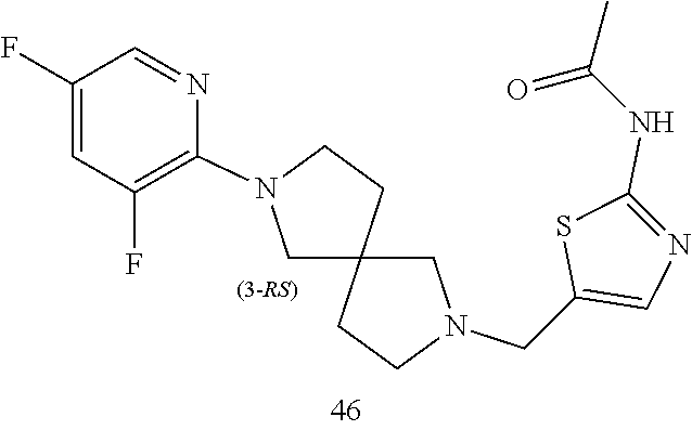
C12(CN(CC3=CN=C(NC(=O)C)S3)CC1)CCN(C1=C(F)C=C(F)C=N1)C2
